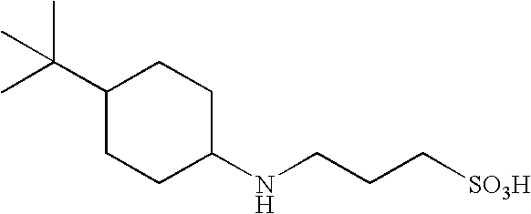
C1(C(C)(C)C)CCC(NCCC[SO3H])CC1
